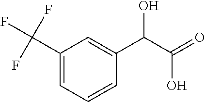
C1(C(F)(F)F)=CC=CC(C(C(=O)O)O)=C1
